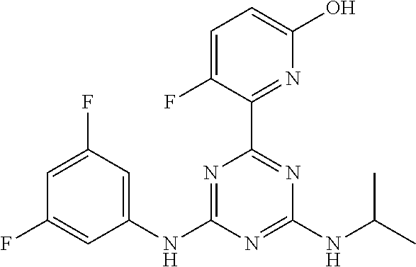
C1(NC2=NC(C3=NC(O)=CC=C3F)=NC(NC(C)C)=N2)=CC(F)=CC(F)=C1
